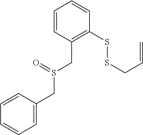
C1=CC=C(CS(CC2=C(SSCC=C)C=CC=C2)=O)C=C1
